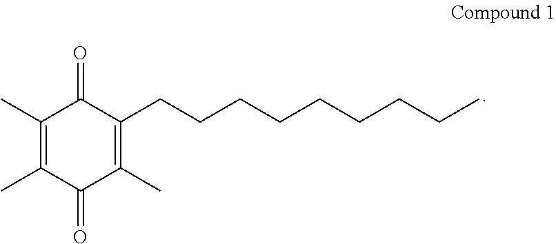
C1(C)=C(C)C(=O)C(C)=C(CCCCCCCCC)C1=O
